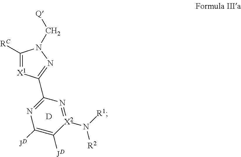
[D].C1([RC])=[X1]C(C2=NC([JD])=C([JD])[X2](N([R1])[R2])=N2)=NN1C[Q]
